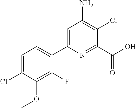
C1=C(Cl)C(OC)=C(F)C(C2=CC(N)=C(Cl)C(C(=O)O)=N2)=C1
